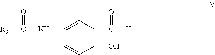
C1(NC([R3])=O)=CC(C([H])=O)=C(O)C=C1
